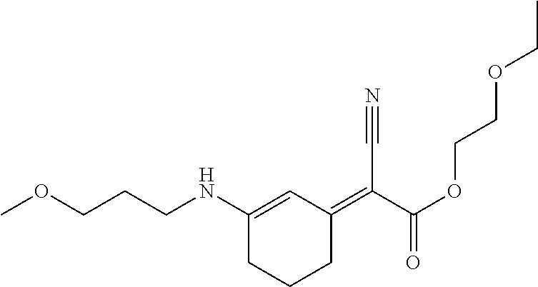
C1(NCCCOC)=CC(=C(C(OCCOCC)=O)C#N)CCC1
